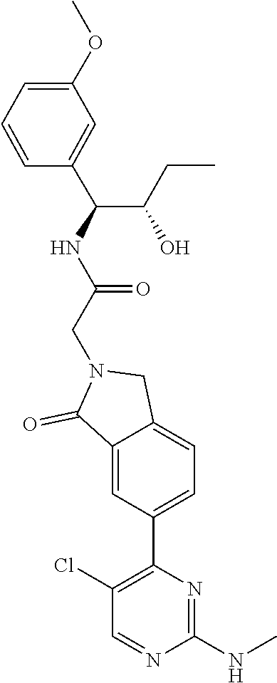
C1(NC)=NC(C2=CC=C3C(=C2)C(=O)N(CC(=O)NC(C2=CC(OC)=CC=C2)C(CC)O)C3)=C(Cl)C=N1
